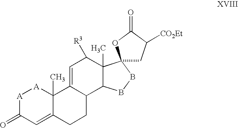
[A]1C(=O)C=C2C(C)([A]1)C1=CC([R3])C3(C)C(C1CC2)BBC31CC([CO2Et])C(=O)O1
